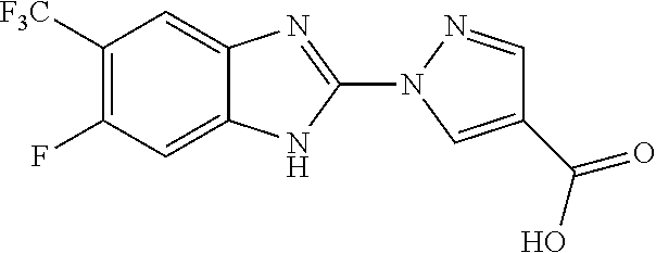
C1(N2N=CC(C(=O)O)=C2)=NC2=CC([F3C])=C(F)C=C2N1
